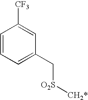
C1=CC=C(C[O2S][CH2*])C=C1[CF3]
